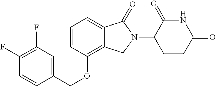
C(OC1=C2C(=CC=C1)C(=O)N(C1C(=O)NC(=O)CC1)C2)C1=CC(F)=C(F)C=C1
